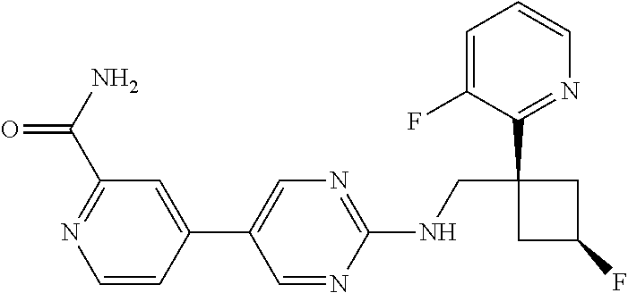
N(CC1(C2=NC=CC=C2F)CC(F)C1)C1=NC=C(C2=CC(C(N)=O)=NC=C2)C=N1
